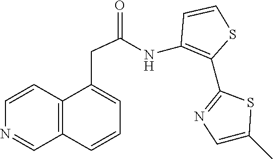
O=C(NC1=C(C2=NC=C(C)S2)SC=C1)CC1=CC=CC2=C1C=CN=C2
